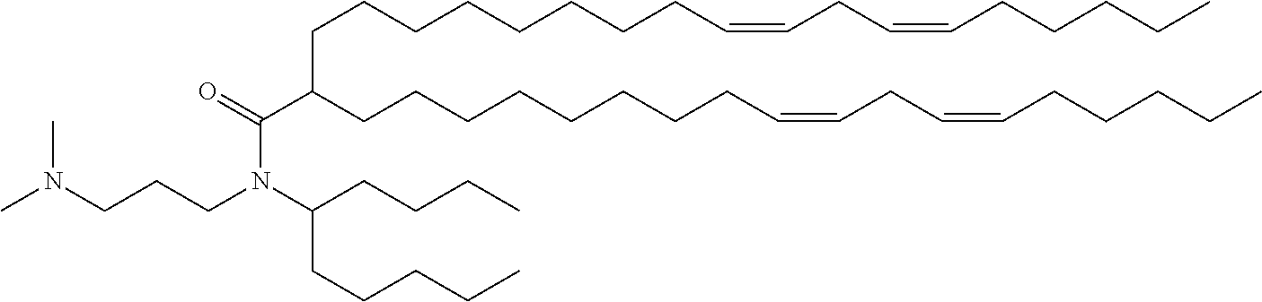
N(CCCN(C(C(CCCCCCCCC=CCC=CCCCCC)CCCCCCCCC=CCC=CCCCCC)=O)C(CCCC)CCCCC)(C)C
